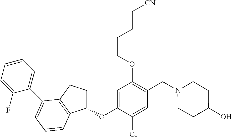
C1=C(OC2CCC3=C2C=CC=C3C2=CC=CC=C2F)C(Cl)=CC(CN2CCC(O)CC2)=C1OCCCC[CN]
